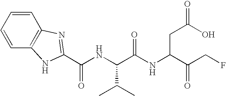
C(NC(C(NC(C(CF)=O)CC(=O)O)=O)C(C)C)(=O)C1=NC2=C(C=CC=C2)N1
